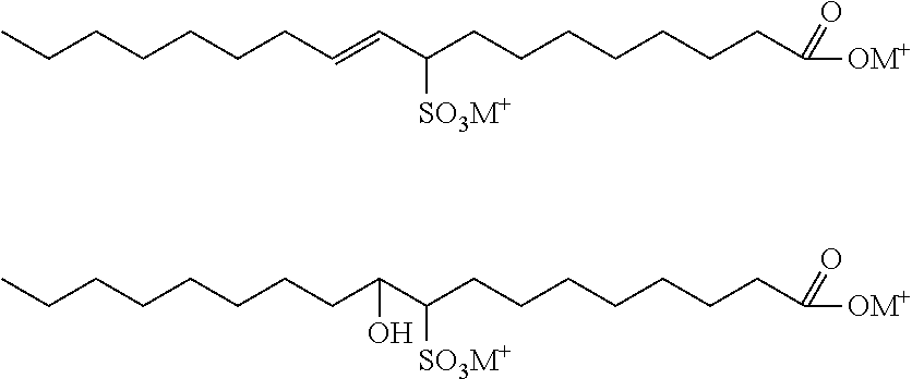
CCCCCCCC=CC(CCCCCCCC([OM+])=O)[SO3M+].CCCCCCCCC(C(CCCCCCCC([OM+])=O)[SO3M+])O
